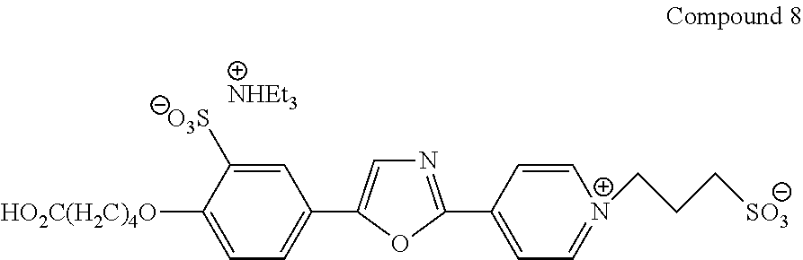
C1=C([HO2C(H2C)4O])C([O3S])=CC(C2=CN=C(C3=CC=[N+](CCC[SO3])C=C3)O2)=C1
